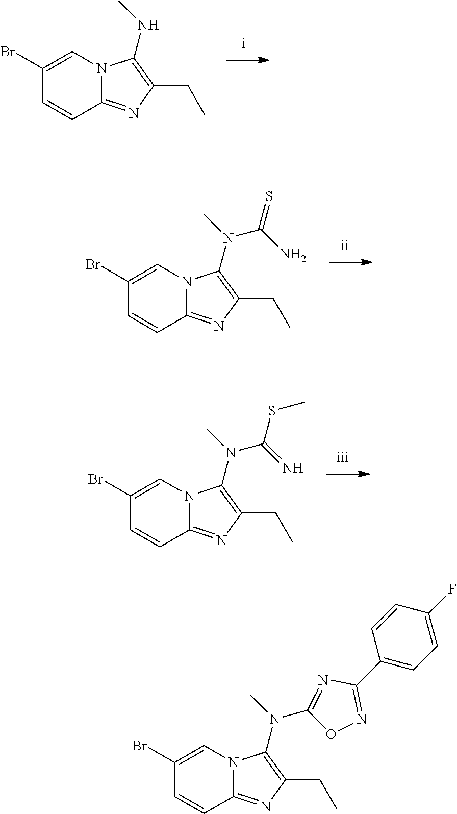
C1(Br)=CN2C(=NC(CC)=C2NC)C=C1.C1(Br)=CN2C(=NC(CC)=C2N(C)C(=S)N)C=C1.C1(Br)=CN2C(=NC(CC)=C2N(C)C(=N)SC)C=C1.C1(Br)=CN2C(=NC(CC)=C2N(C)C2=NC(C3=CC=C(F)C=C3)=NO2)C=C1
